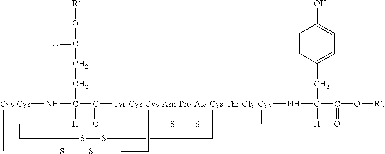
[R]OC(=O)CCC1([H])N[Cys-Cys]2CSSC[Tyr-Cys-Cys-Asn-Pro-Ala-Cys-Thr-Gly-Cys]3(NC([H])(C(=O)O[R])CC4=CC=C(O)C=C4)(C1=O)(CSSC3)CSSC2
